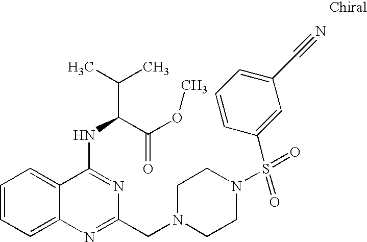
C1=CC=C2C(=C1)C(NC(C(C)C)C(OC)=O)=NC(CN1CCN(S(=O)(C3=CC(C#N)=CC=C3)=O)CC1)=N2
